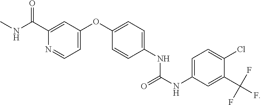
CNC(C1=CC(OC2=CC=C(NC(=O)NC3=CC=C(Cl)C(C(F)(F)F)=C3)C=C2)=CC=N1)=O
